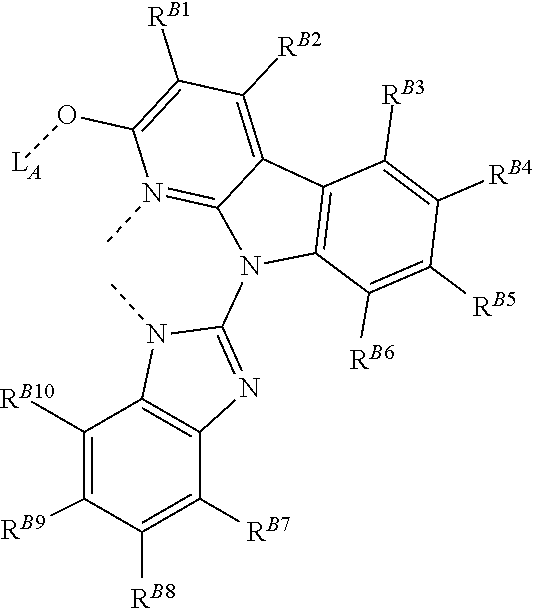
C12=C(C([RB6])=C([RB5])C([RB4])=C1[RB3])N(C1=NC3=C(C([RB10])=C([RB9])C([RB8])=C3[RB7])N1C)C1=N(C)C(O[LA])=C([RB1])C([RB2])=C21
